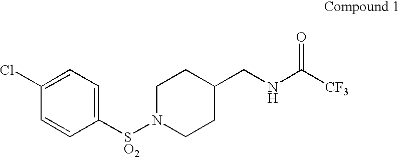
C1N([SO2]C2=CC=C(Cl)C=C2)CCC(CNC([CF3])=O)C1
